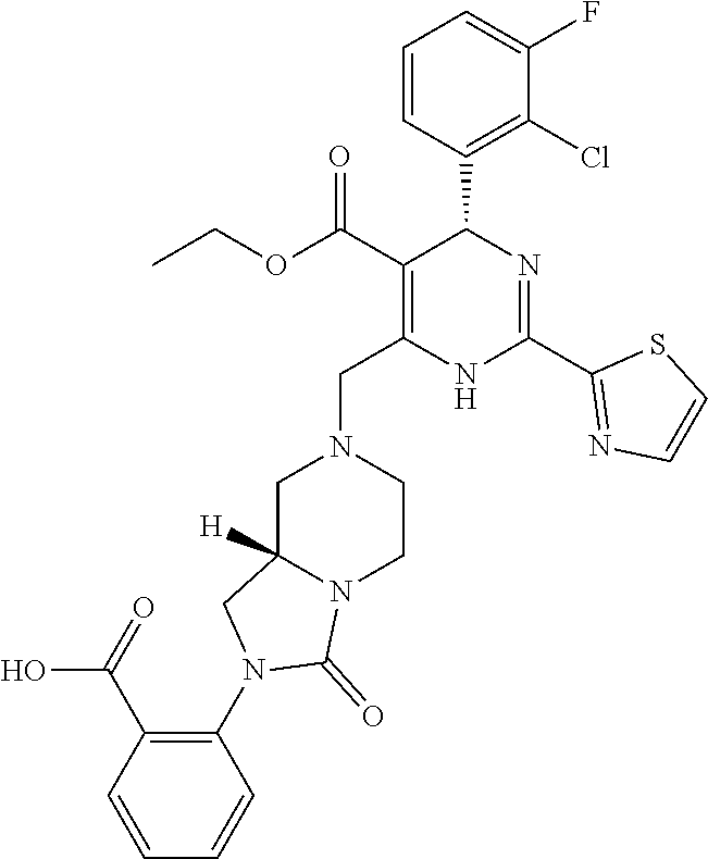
C1=CC(C2C(C(OCC)=O)=C(CN3CC4([H])N(CC3)C(=O)N(C3=C(C(=O)O)C=CC=C3)C4)NC(C3=NC=CS3)=N2)=C(Cl)C(F)=C1
